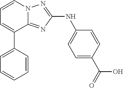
C1=C(C2=CC=CN3C2=NC(NC2=CC=C(C(=O)O)C=C2)=N3)C=CC=C1
